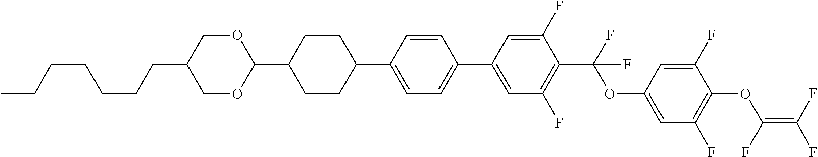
C1(C2=CC=C(C3CCC(C4OCC(CCCCCCC)CO4)CC3)C=C2)=CC(F)=C(C(F)(OC2=CC(F)=C(OC(=C(F)F)F)C(F)=C2)F)C(F)=C1
